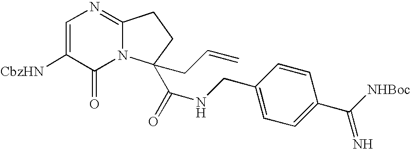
C1=C([CbzHN])C(=O)N2C(=N1)CCC2(C(=O)NCC1=CC=C(C([NHBoc])=N)C=C1)CC=C
